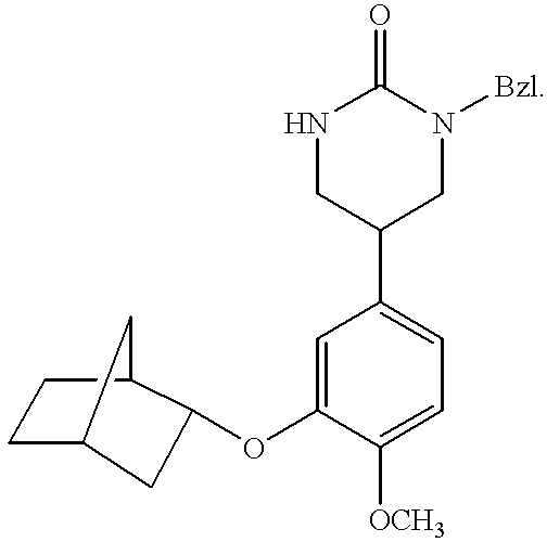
N1CC(C2=CC=C([OCH3])C(OC3CC4CCC3C4)=C2)CN([Bzl])C1=O
